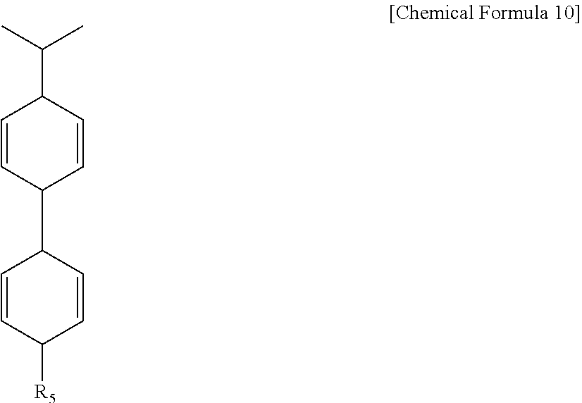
C1(C(C)C)C=CC(C2C=CC([R5])C=C2)C=C1
